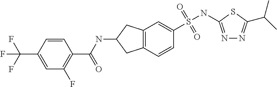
N1=C(NS(=O)(=O)C2=CC3=C(C=C2)CC(NC(C2=C(F)C=C(C(F)(F)F)C=C2)=O)C3)SC(C(C)C)=N1
